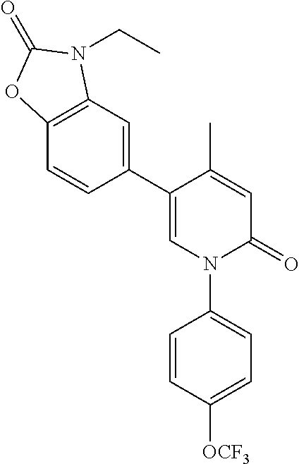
C1=C(C)C(C2=CC3=C(C=C2)OC(=O)N3CC)=CN(C2=CC=C([OCF3])C=C2)C1=O
